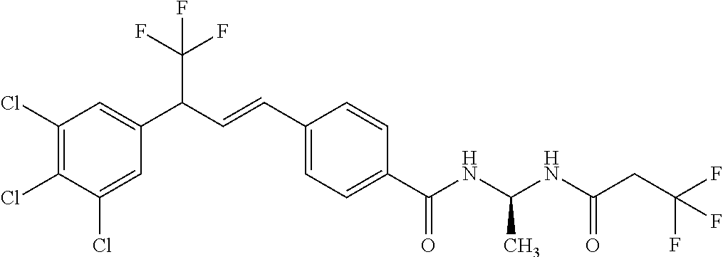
C1(Cl)=C(Cl)C(Cl)=CC(C(C=CC2=CC=C(C(NC(NC(CC(F)(F)F)=O)C)=O)C=C2)C(F)(F)F)=C1
